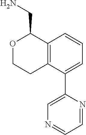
C12=C(C(C3=CN=CC=N3)=CC=C1)CCOC2CN
